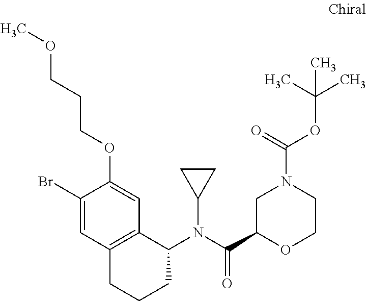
C12=C(CCCC1N(C(C1OCCN(C(OC(C)(C)C)=O)C1)=O)C1CC1)C=C(Br)C(OCCCOC)=C2
